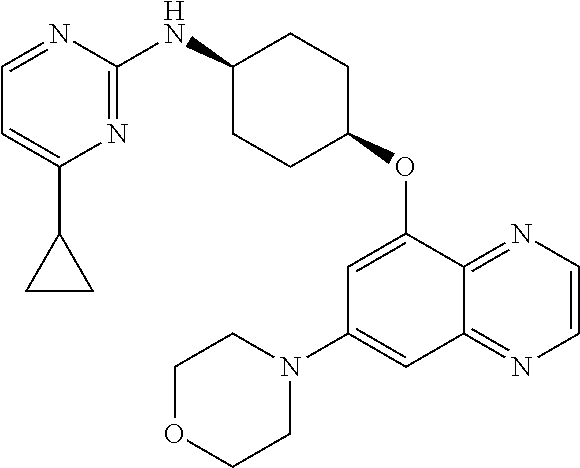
C1=NC(NC2CCC(OC3=CC(N4CCOCC4)=CC4=NC=CN=C34)CC2)=NC(C2CC2)=C1
